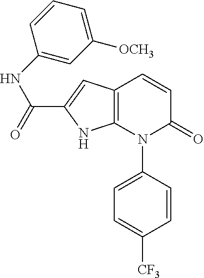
C1=CC(N2C(=O)C=CC3=C2NC(C(=O)NC2=CC([OCH3])=CC=C2)=C3)=CC=C1[CF3]
